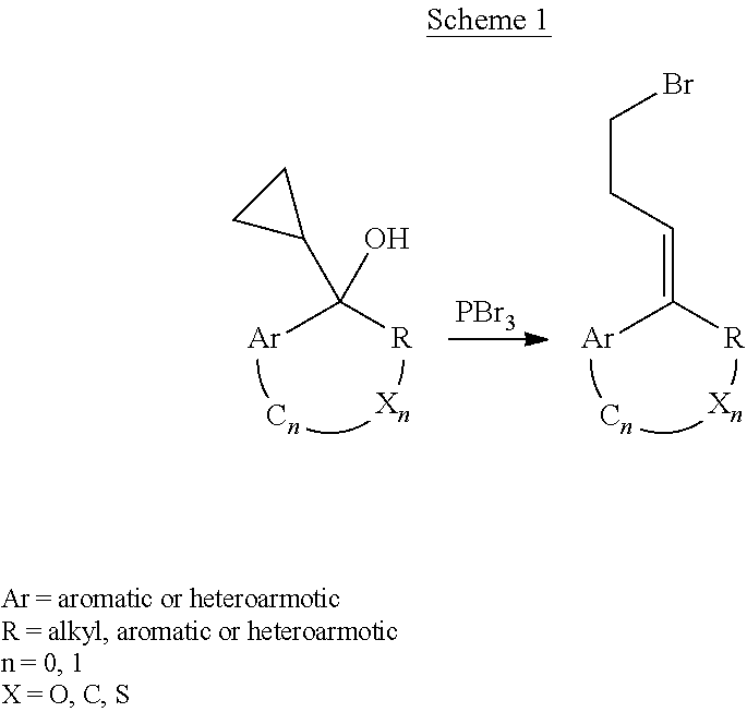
[Ar]C([R])(C1CC1)O.[PBr3].[Ar]C([R])=CCCBr
